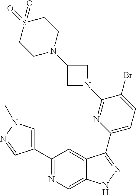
C1(C2=CN(C)N=C2)=NC=C2C(=C1)C(C1=CC=C(Br)C(N3CC(N4CCS(=O)(=O)CC4)C3)=N1)=NN2
